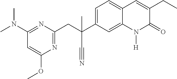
C(C1=CC=C2C(=C1)N([H])C(=O)C(CC)=C2)(CC1=NC(OC)=CC(N(C)C)=N1)(C#N)C
